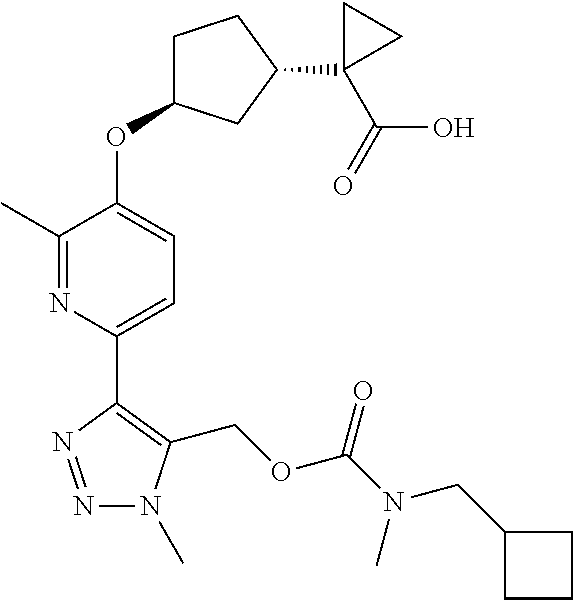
N1=NC(C2=CC=C(OC3CCC(C4(C(=O)O)CC4)C3)C(C)=N2)=C(COC(N(C)CC2CCC2)=O)N1C
